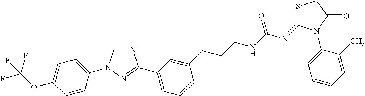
N1=CN(C2=CC=C(OC(F)(F)F)C=C2)N=C1C1=CC=CC(CCCNC(N=C2SCC(=O)N2C2=CC=CC=C2C)=O)=C1
